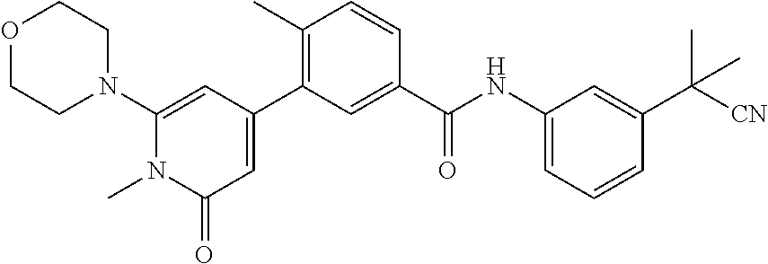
O1CCN(C2=CC(C3=C(C)C=CC(C(NC4=CC=CC(C([CN])(C)C)=C4)=O)=C3)=CC(=O)N2C)CC1
